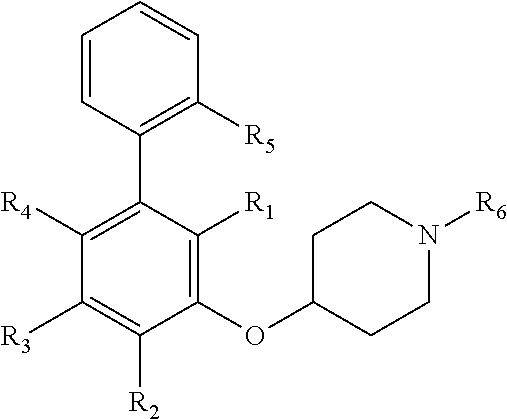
C1([R4])=C(C2=C([R5])C=CC=C2)C([R1])=C(OC2CCN([R6])CC2)C([R2])=C1[R3]
